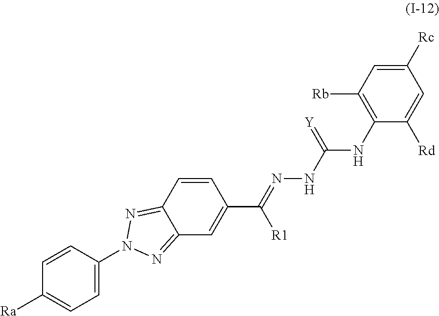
C12=NN(C3=CC=C([Ra])C=C3)N=C1C=C(C(=NNC(NC1=C([Rb])C=C([Rc])C=C1[Rd])=[Y])[R1])C=C2
